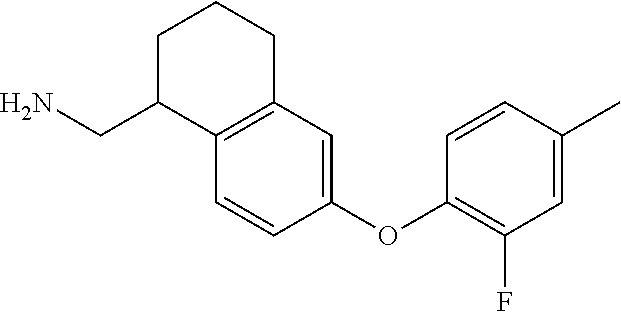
C(C1C2=C(CCC1)C=C(OC1=C(F)C=C(C)C=C1)C=C2)N
